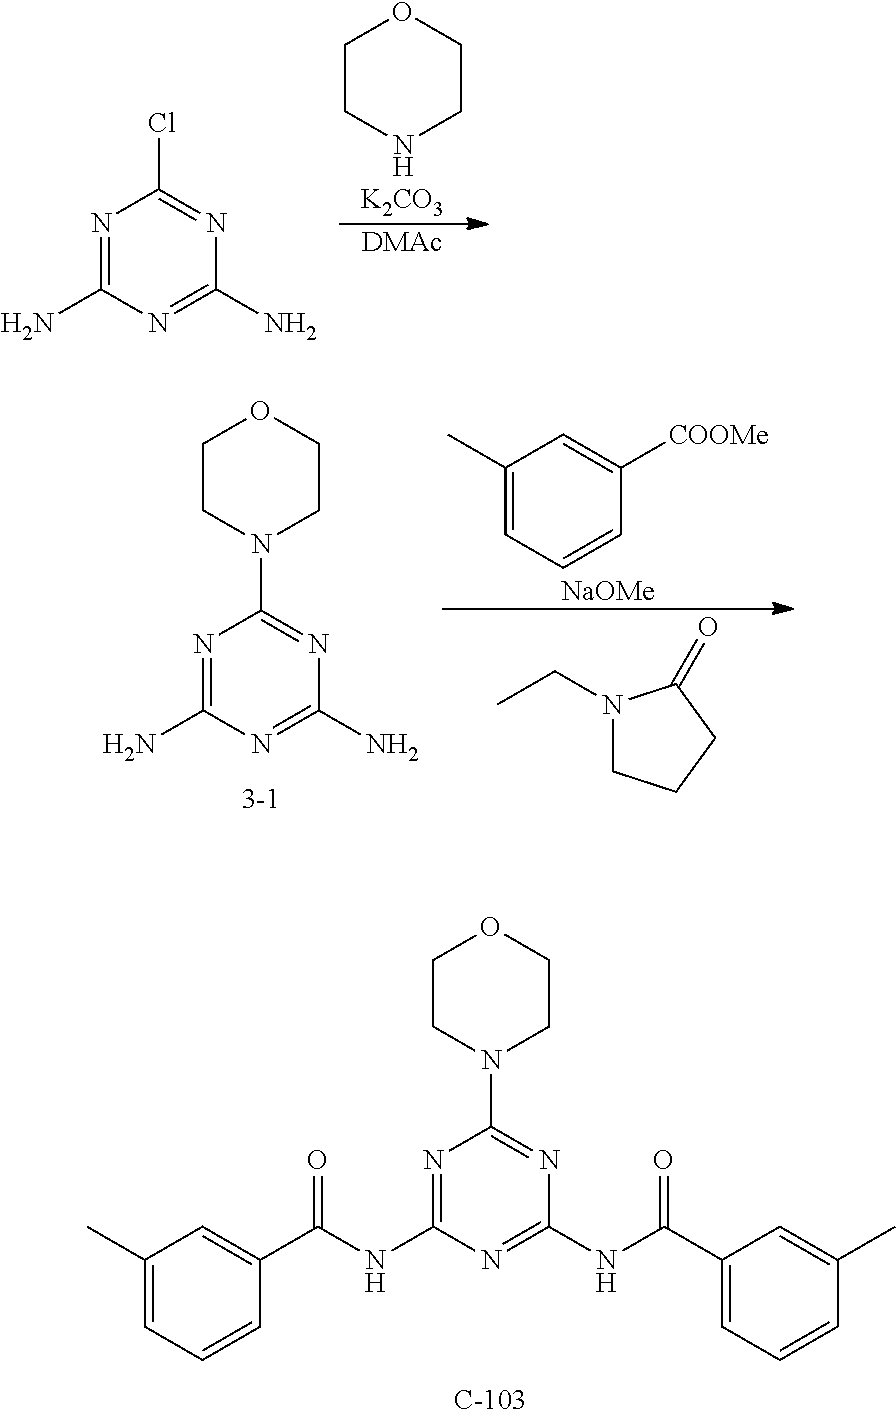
N1=C(N)N=C(N)N=C1N1CCOCC1.N1(CC)CCCC1=O.C1(C)=CC=CC([COOMe])=C1.[NaOMe].N1=C(NC(C2=CC(C)=CC=C2)=O)N=C(NC(C2=CC=CC(C)=C2)=O)N=C1N1CCOCC1.C1CNCCO1.[K2CO3].[DMAc].N1=C(N)N=C(N)N=C1Cl
